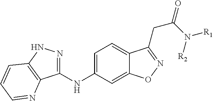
C1=C(NC2=NNC3=C2N=CC=C3)C=C2C(=C1)C(CC(=O)N([R2])[R1])=NO2
